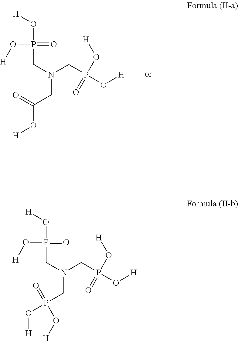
C(N(CP(O[H])(=O)O[H])CC(O[H])=O)P(O[H])(=O)O[H].C(N(CP(O[H])(=O)O[H])CP(O[H])(=O)O[H])P(O[H])(=O)O[H]
